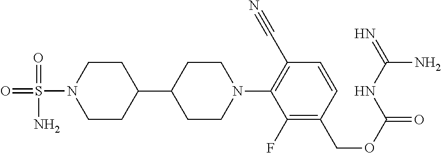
C1CN(S(=O)(=O)N)CCC1C1CCN(C2=C(C#N)C=CC(COC(=O)NC(=N)N)=C2F)CC1
